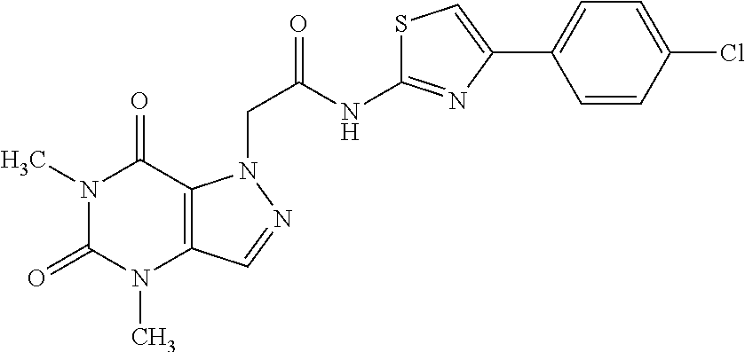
N1(C)C(=O)N(C)C2=C(C1=O)N(CC(NC1=NC(C3=CC=C(Cl)C=C3)=CS1)=O)N=C2
